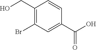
C1(CO)=C(Br)C=C(C(O)=O)C=C1
